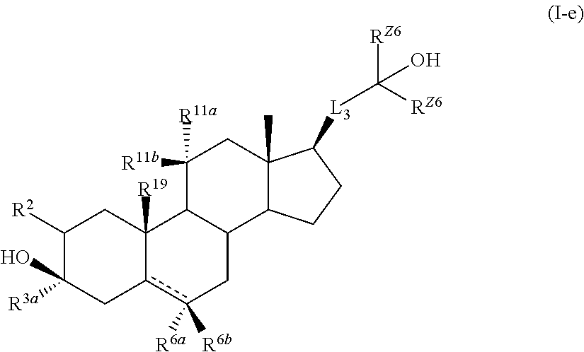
C1([R2])C([R3a])(O)Cc2c([R6a])([R6b])CC3C(C2([R19])C1)C([R11a])([R11b])CC1(C)C3CCC1[L3]C([RZ6])([RZ6])O
